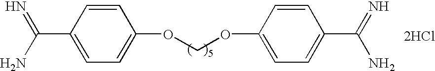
C1=CC(C(=N)N)=CC=C1OCOC1=CC=C(C(N)=N)C=C1.[2HCl]
